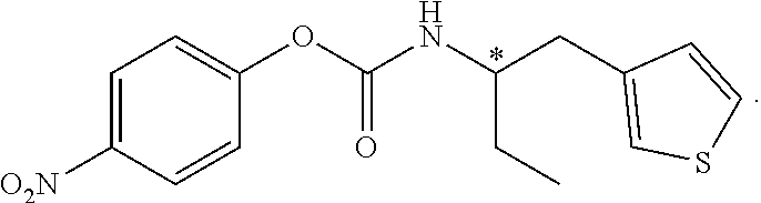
C1=C([O2N])C=CC(OC(=O)NC(CC2=CSC=C2)CC)=C1
